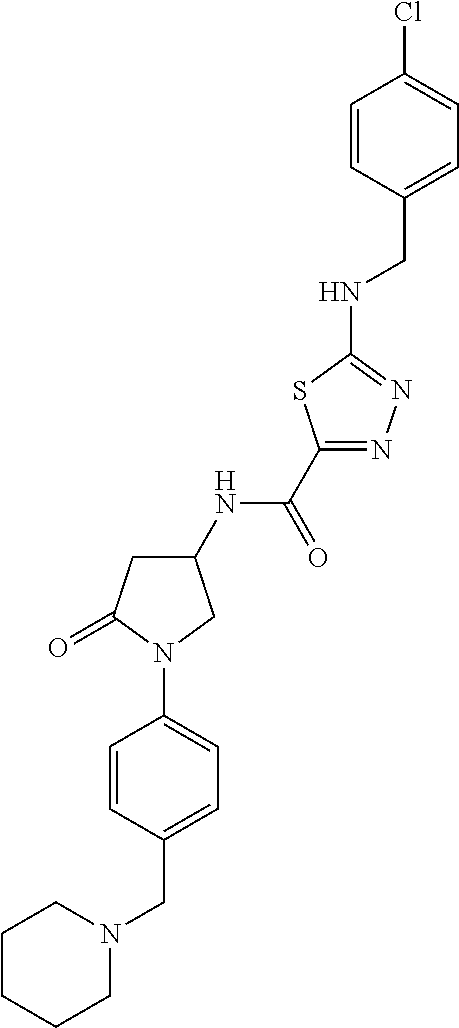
C(C1=CC=C(N2C(=O)CC(NC(C3=NN=C(NCC4=CC=C(Cl)C=C4)S3)=O)C2)C=C1)N1CCCCC1
